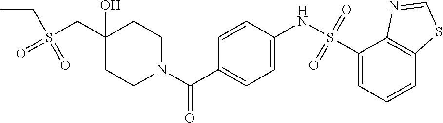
C1CN(C(C2=CC=C(NS(=O)(=O)C3=CC=CC4=C3N=CS4)C=C2)=O)CCC1(O)CS(CC)(=O)=O
